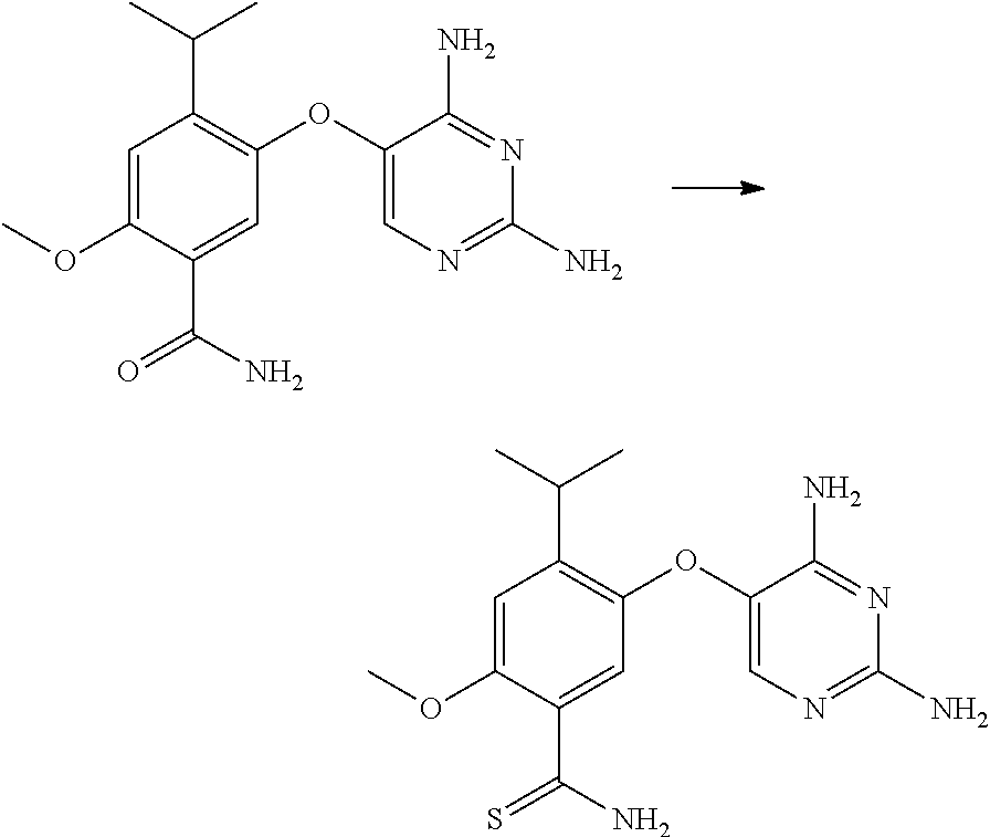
C1=C(OC)C(C(N)=O)=CC(OC2=CN=C(N)N=C2N)=C1C(C)C.C1=C(OC)C(C(=S)N)=CC(OC2=CN=C(N)N=C2N)=C1C(C)C
